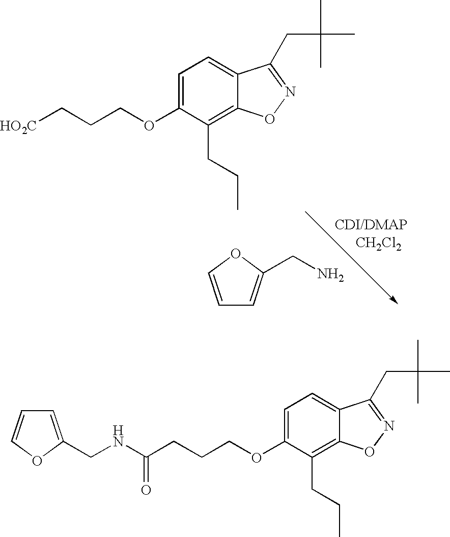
C1=C(OCCC[HO2C])C(CCC)=C2C(=C1)C(CC(C)(C)C)=NO2.[CDI/DMAP].[CH2Cl2].NCC1=CC=CO1.C1=C(OCCCC(=O)NCC2=CC=CO2)C(CCC)=C2C(=C1)C(CC(C)(C)C)=NO2
